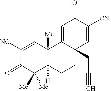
C1([NC])=CC2([Me])C([H])(C([Me])([Me])C1=O)CCC1(CC#C)C2=CC(=O)C([CN])=C1
